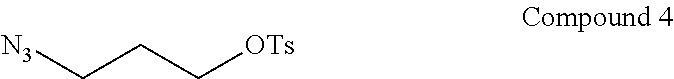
[N3]CCC[OTs]
